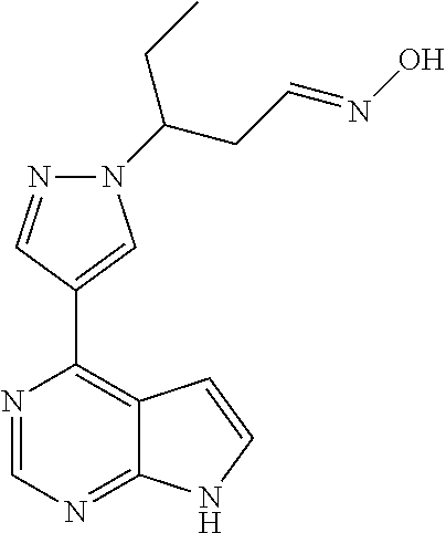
N1(C(CC)CC=NO)N=CC(C2=C3C(=NC=N2)NC=C3)=C1
